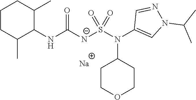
[Na].C1(NC([N-]S(N(C2=CN(C(C)C)N=C2)C2CCOCC2)(=O)=O)=O)C(C)CCCC1C
